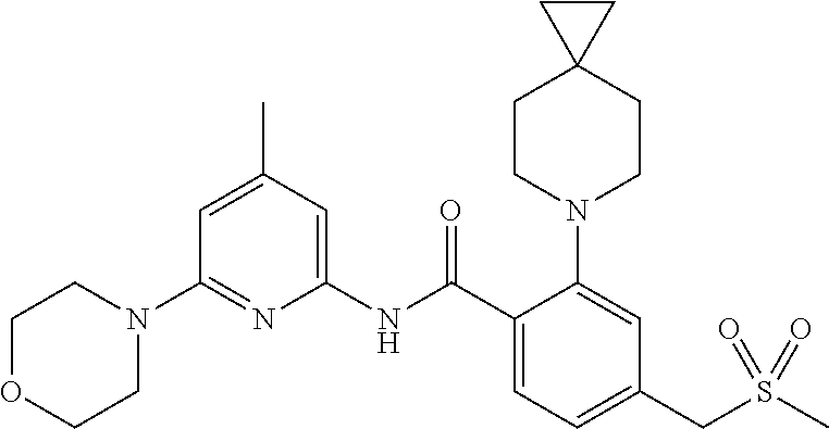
C1OCCN(C2=NC(NC(C3=CC=C(CS(C)(=O)=O)C=C3N3CCC4(CC3)CC4)=O)=CC(C)=C2)C1
